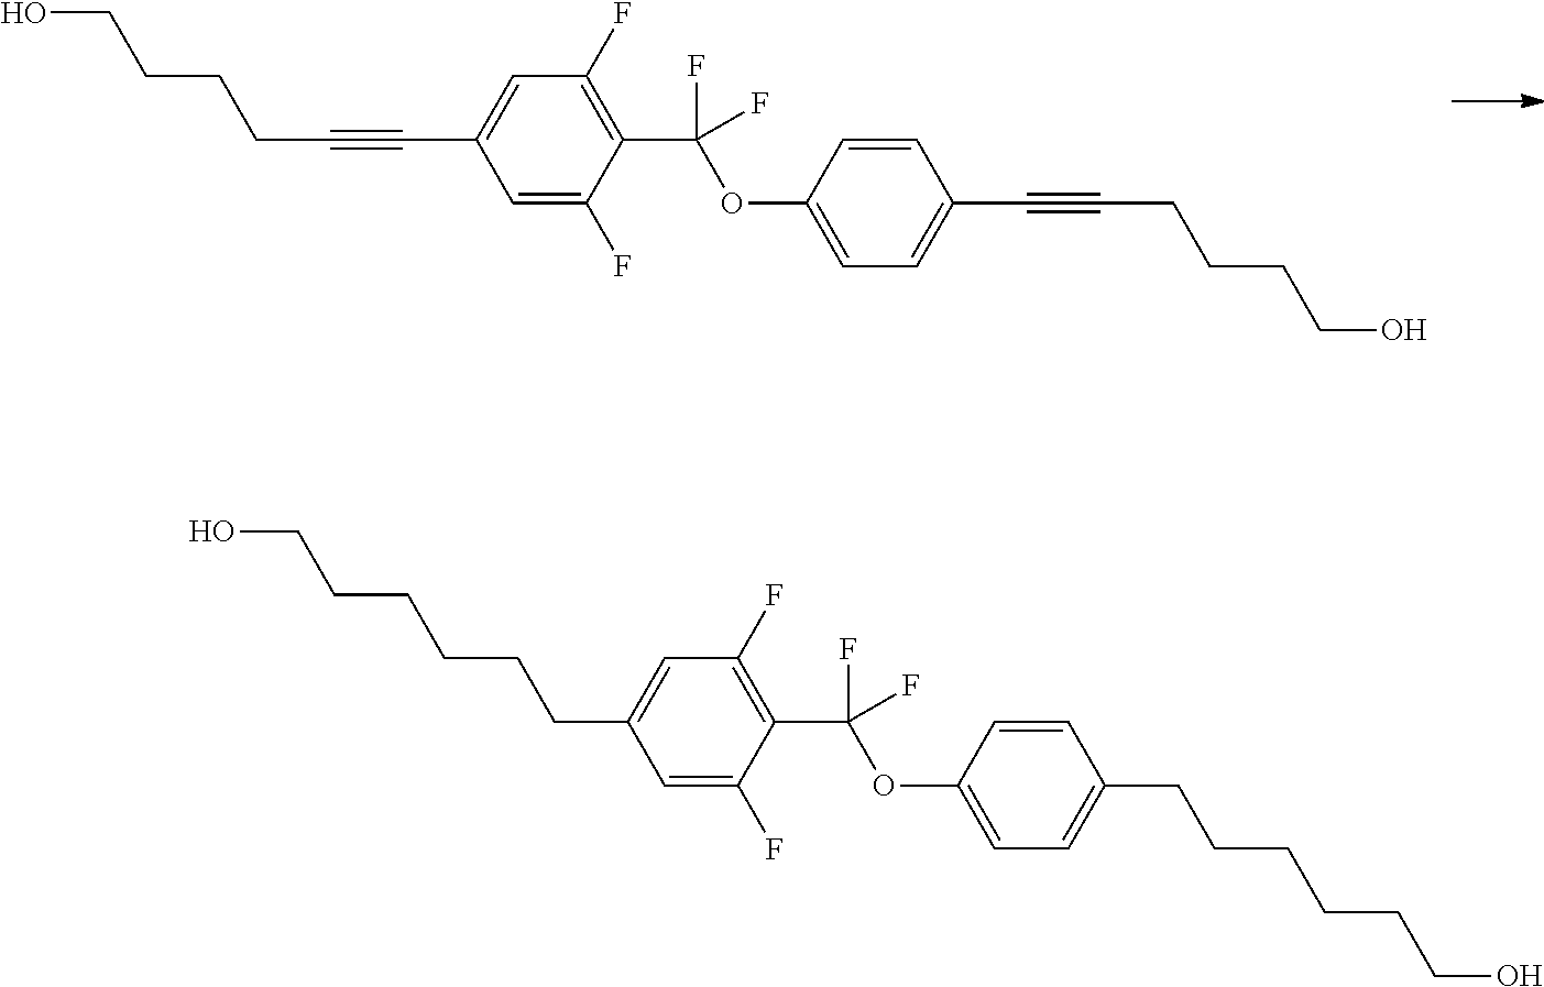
C1=C(F)C(C(F)(OC2=CC=C(C#CCCCCO)C=C2)F)=C(F)C=C1C#CCCCCO.C1=C(F)C(C(F)(OC2=CC=C(CCCCCCO)C=C2)F)=C(F)C=C1CCCCCCO
